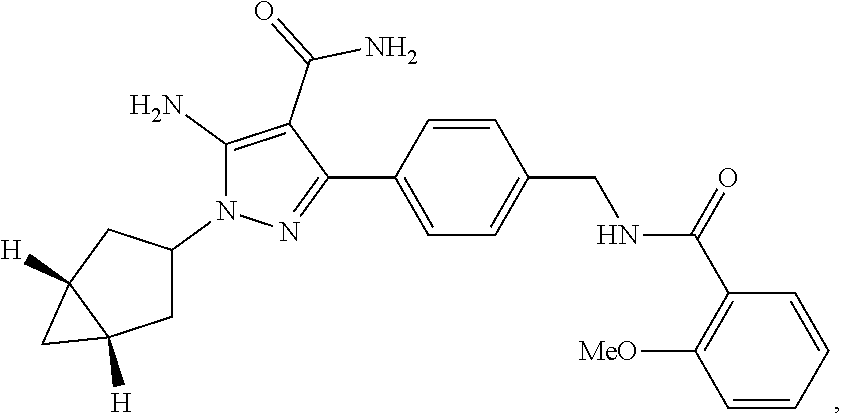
C1=CC(CNC(C2=C([MeO])C=CC=C2)=O)=CC=C1C1=NN(C2CC3([H])C([H])(C2)C3)C(N)=C1C(=O)N
